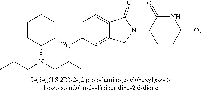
C1=C(OC2CCCCC2N(CCC)CCC)C=C2C(=C1)C(=O)N(C1CCC(=O)NC1=O)C2
